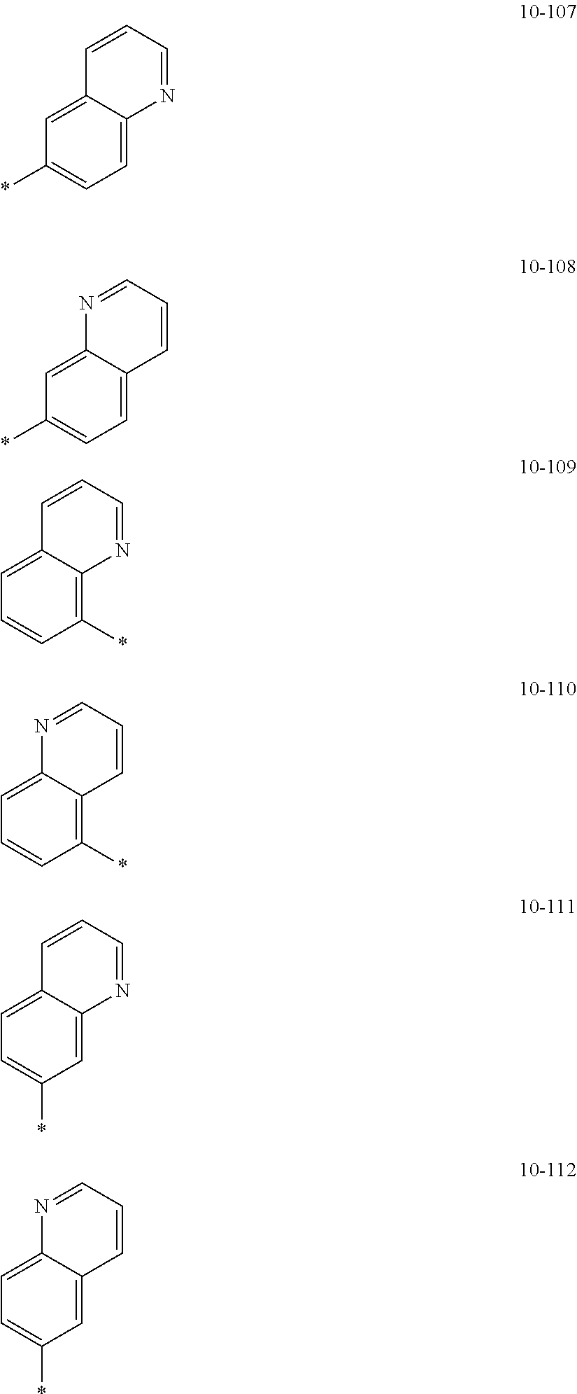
C1=C2C(=CC(*)=C1)C=CC=N2.C1=C2C(=CC(*)=C1)N=CC=C2.C1(*)=C2C(=CC=C1)C=CC=N2.C1(*)=C2C(=CC=C1)N=CC=C2.C1=C2C(=CC=C1*)C=CC=N2.C1=C2C(=CC=C1*)N=CC=C2
